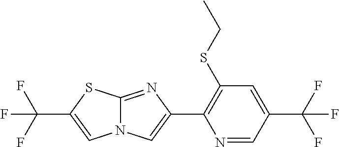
N1=CC(C(F)(F)F)=CC(SCC)=C1C1=CN2C(=N1)SC(C(F)(F)F)=C2
